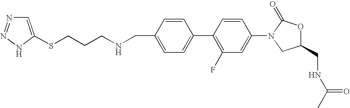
N(CCCSC1=CN=NN1)CC1=CC=C(C2=C(F)C=C(N3CC(CNC(C)=O)OC3=O)C=C2)C=C1
